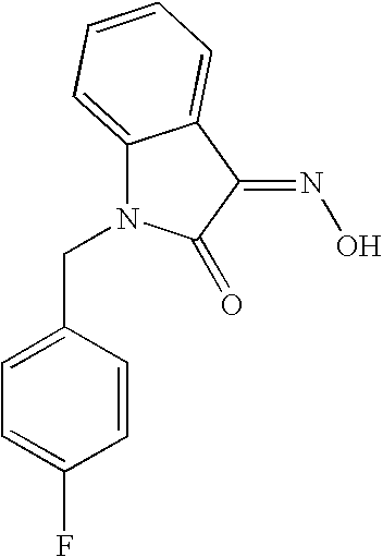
C1=C(CN2C3=CC=CC=C3C(=NO)C2=O)C=CC(F)=C1
